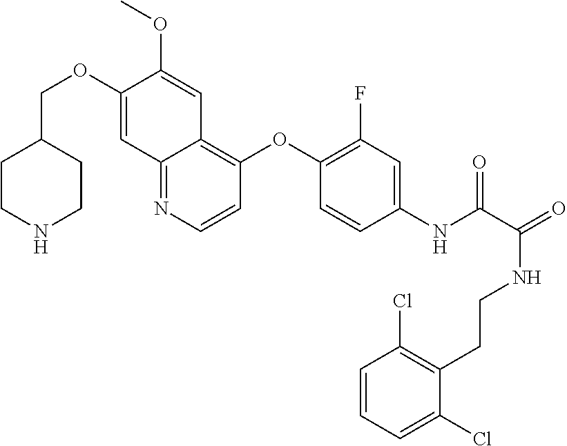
C1CNCCC1COC1=CC2=NC=CC(OC3=C(F)C=C(NC(=O)C(NCCC4=C(Cl)C=CC=C4Cl)=O)C=C3)=C2C=C1OC
